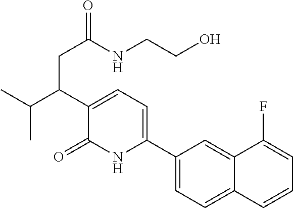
C(C)(C(C1=CC=C(C2=CC=C3C(=C2)C(F)=CC=C3)NC1=O)CC(NCCO)=O)C
